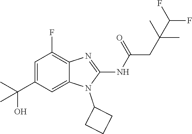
C1=C(C(C)(O)C)C=C2C(=C1F)N=C(NC(=O)CC(C)(C(F)F)C)N2C1CCC1
